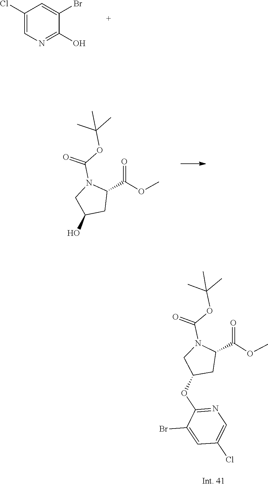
C1(Cl)=CN=C(O)C(Br)=C1.C1C(O)CC(C(=O)OC)N1C(=O)OC(C)(C)C.C1(Br)=CC(Cl)=CN=C1OC1CN(C(=O)OC(C)(C)C)C(C(=O)OC)C1
